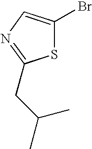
BrC1=CN=C(CC(C)C)S1
